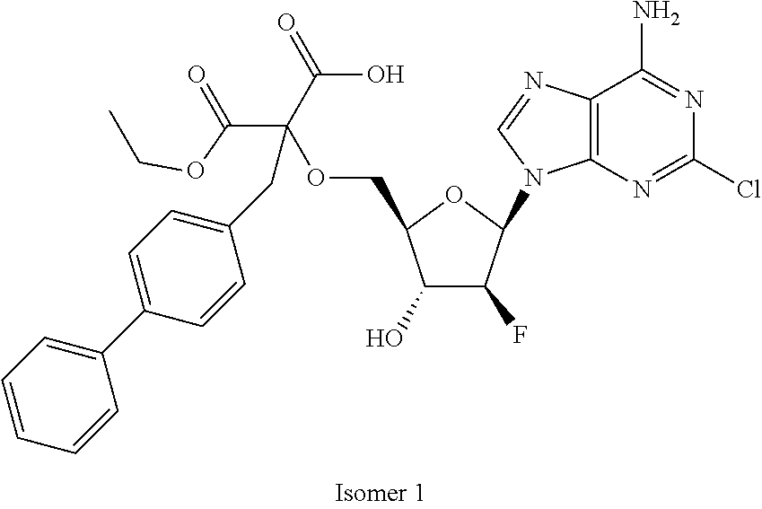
C12=C(N=CN1C1C(F)C(O)C(COC(C(OCC)=O)(C(=O)O)CC3=CC=C(C4=CC=CC=C4)C=C3)O1)C(N)=NC(Cl)=N2
